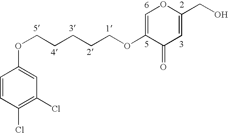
C1=CC(Cl)=C(Cl)C=C1OCCCCCOC1=COC(CO)=CC1=O
